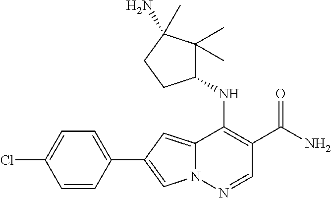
N12C(=CC(C3=CC=C(Cl)C=C3)=C1)C(NC1C(C)(C)C(N)(C)CC1)=C(C(N)=O)C=N2
